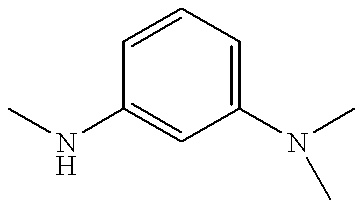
C1(N(C)C)=CC=CC(NC)=C1
